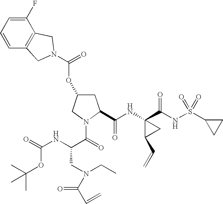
C1(F)=CC=CC2=C1CN(C(=O)OC1CC(C(NC3(C(NS(C4CC4)(=O)=O)=O)C(C=C)C3)=O)N(C(=O)C(NC(=O)OC(C)(C)C)CN(CC)C(C=C)=O)C1)C2
